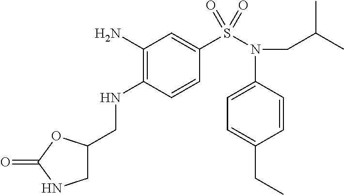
C1(N)=C(NCC2CNC(=O)O2)C=CC(S(N(CC(C)C)C2=CC=C(CC)C=C2)(=O)=O)=C1
